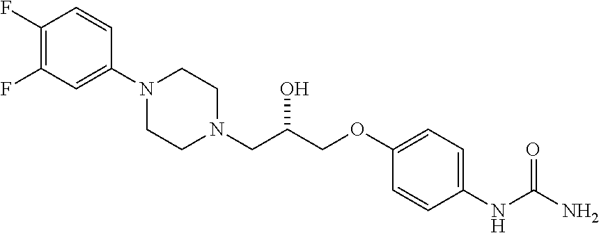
C1(F)=C(F)C=C(N2CCN(CC(COC3=CC=C(NC(N)=O)C=C3)O)CC2)C=C1
